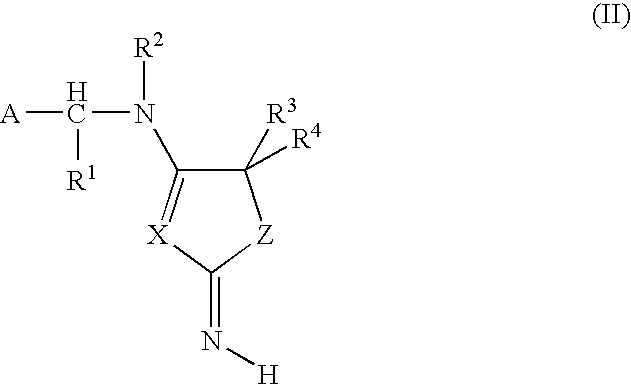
C1([R3])([R4])C(N([R2])C([A])[R1])=[X]C(=N[H])[Z]1
